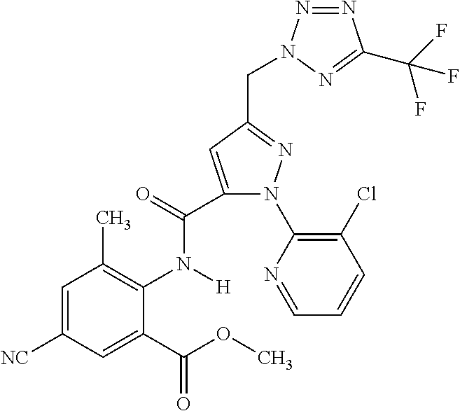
C1=C([NC])C=C(C(=O)OC)C(N([H])C(=O)C2=CC(CN3N=NC(C(F)(F)F)=N3)=NN2C2=C(Cl)C=CC=N2)=C1C
